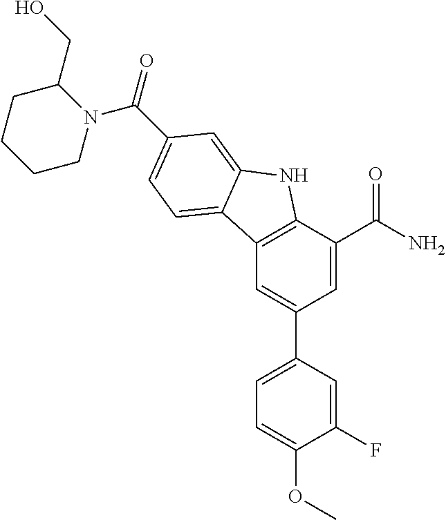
C12=C(C=C(C3=CC=C(OC)C(F)=C3)C=C1C(N)=O)C1=CC=C(C(=O)N3C(CO)CCCC3)C=C1N2
